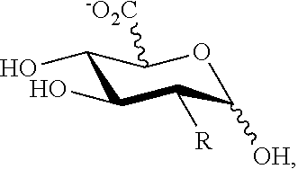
C1(O)C(O)C([R])C([OH])OC1[-O2C]
